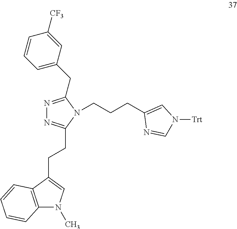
N1=C(CC2=CC=CC([CF3])=C2)N(CCCC2=CN([Trt])C=N2)C(CCC2=CN(C)C3=C2C=CC=C3)=N1
